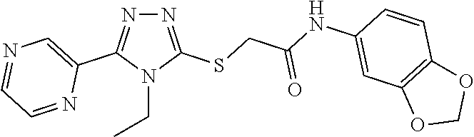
N1=C(SCC(NC2=CC3=C(C=C2)OCO3)=O)N(CC)C(C2=CN=CC=N2)=N1
